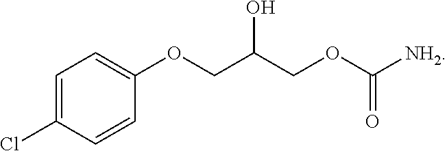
C1=C(Cl)C=CC(OCC(COC([NH2])=O)O)=C1
